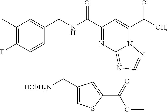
C1(C)=C(F)C=CC(CNC(C2=NC3=NC=NN3C(C([OH])=O)=C2)=O)=C1.C1(C[HClH2N])=CSC(C(=O)OC)=C1
